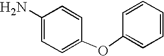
C1=CC=CC=C1OC1=CC=C(N)C=C1
